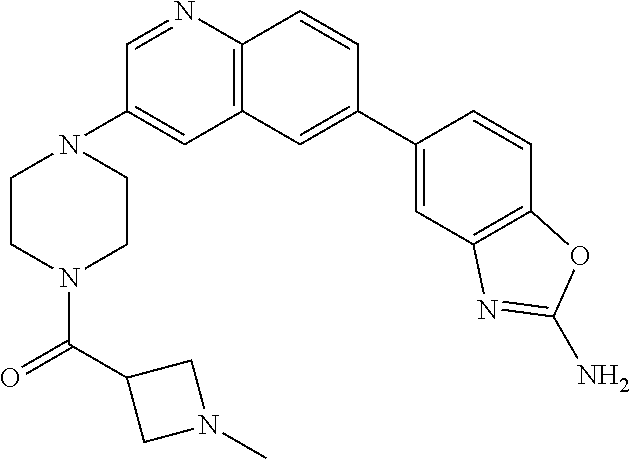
C1=NC2=C(C=C1N1CCN(C(=O)C3CN(C)C3)CC1)C=C(C1=CC3=C(C=C1)OC(N)=N3)C=C2
